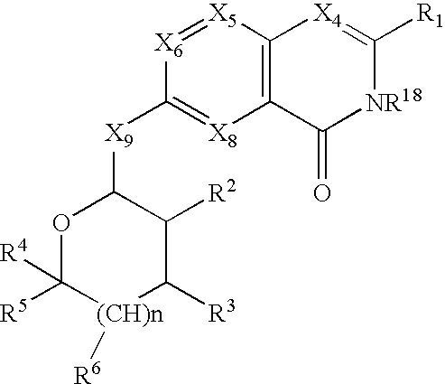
[X6]1=[X5]C2=C([X8]=C1[X9]C1OC([R5])([R4])[(CH)n]([R6])C([R3])C1[R2])C(=O)[NR18]C([R1])=[X4]2
